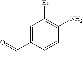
C1=C(C(=O)C)C=CC(N)=C1Br
